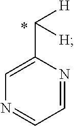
C1=NC(C([H])[H])=CN=C1
